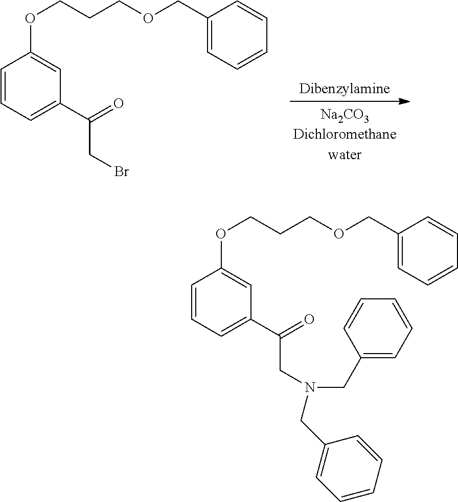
C1=CC=C(C(=O)CBr)C=C1OCCCOCC1=CC=CC=C1.C1=CC=C(C(=O)CN(CC2=CC=CC=C2)CC2=CC=CC=C2)C=C1OCCCOCC1=CC=CC=C1
